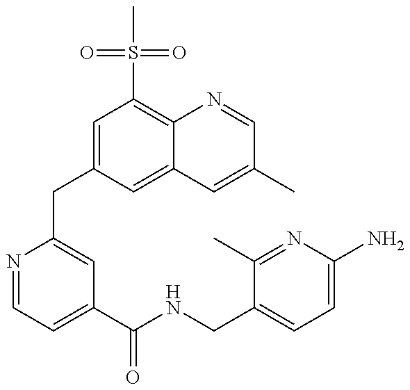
N1=CC=C(C(=O)NCC2=CC=C(N)N=C2C)C=C1CC1=CC(S(=O)(=O)C)=C2C(=C1)C=C(C)C=N2
